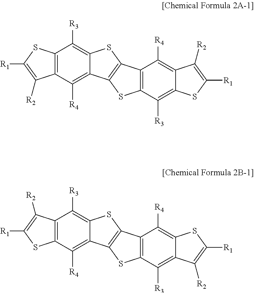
C12=C(C([R4])=C3C(=C1[R3])SC1=C3SC3=C1C([R4])=C1C(=C3[R3])SC([R1])=C1[R2])C([R2])=C([R1])S2.C12=C(C([R3])=C3C(=C1[R4])C1=C(S3)C3=C(S1)C([R3])=C1C(=C3[R4])SC([R1])=C1[R2])C([R2])=C([R1])S2
